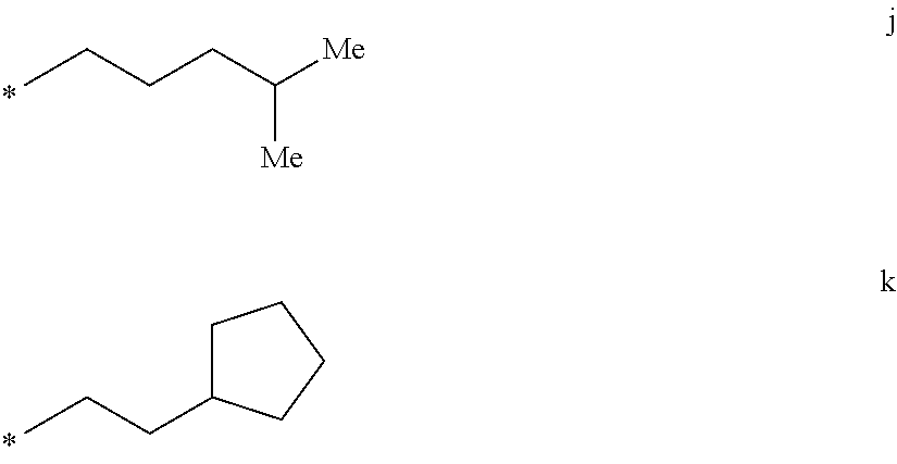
CCCCC([Me])[Me].CCCC1CCCC1
